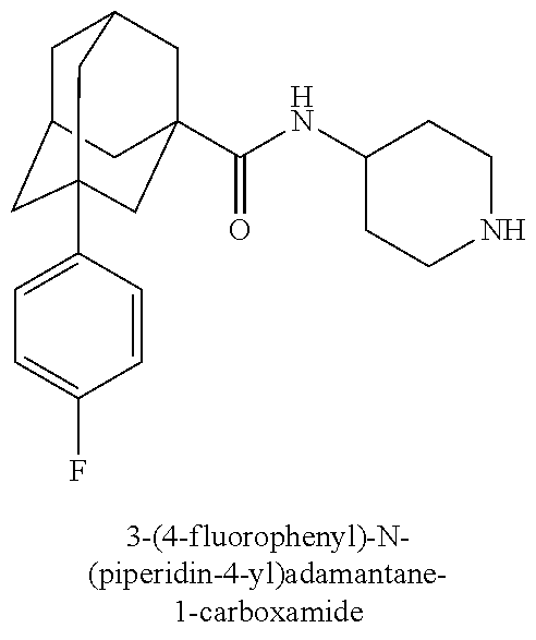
C1C2CC3(C4=CC=C(F)C=C4)CC(C(NC4CCNCC4)=O)(CC1C3)C2
